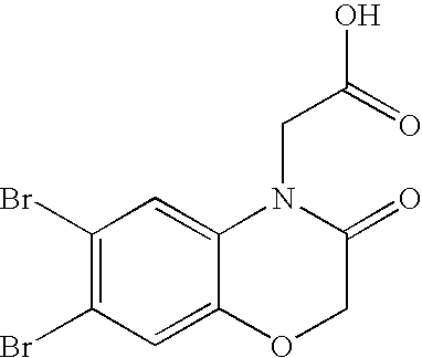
C1(Br)=C(Br)C=C2C(=C1)N(CC(=O)O)C(=O)CO2
